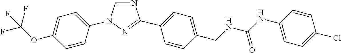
N1=CN(C2=CC=C(OC(F)(F)F)C=C2)N=C1C1=CC=C(CNC(NC2=CC=C(Cl)C=C2)=O)C=C1
